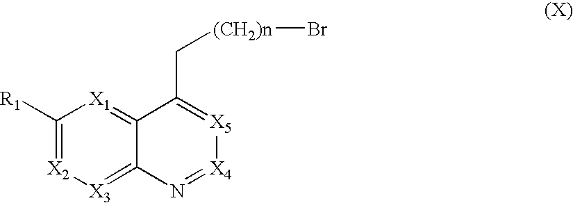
C1([R1])=[X2][X3]=C2C(=[X1]1)C(C[(CH2)n]Br)=[X5][X4]=N2
